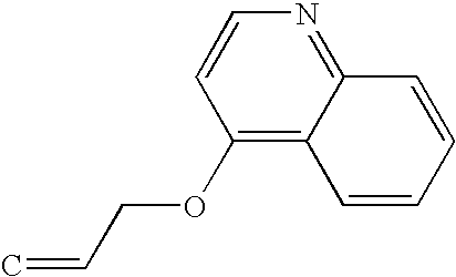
C1(OCC=C)=C2C(=NC=C1)C=CC=C2
